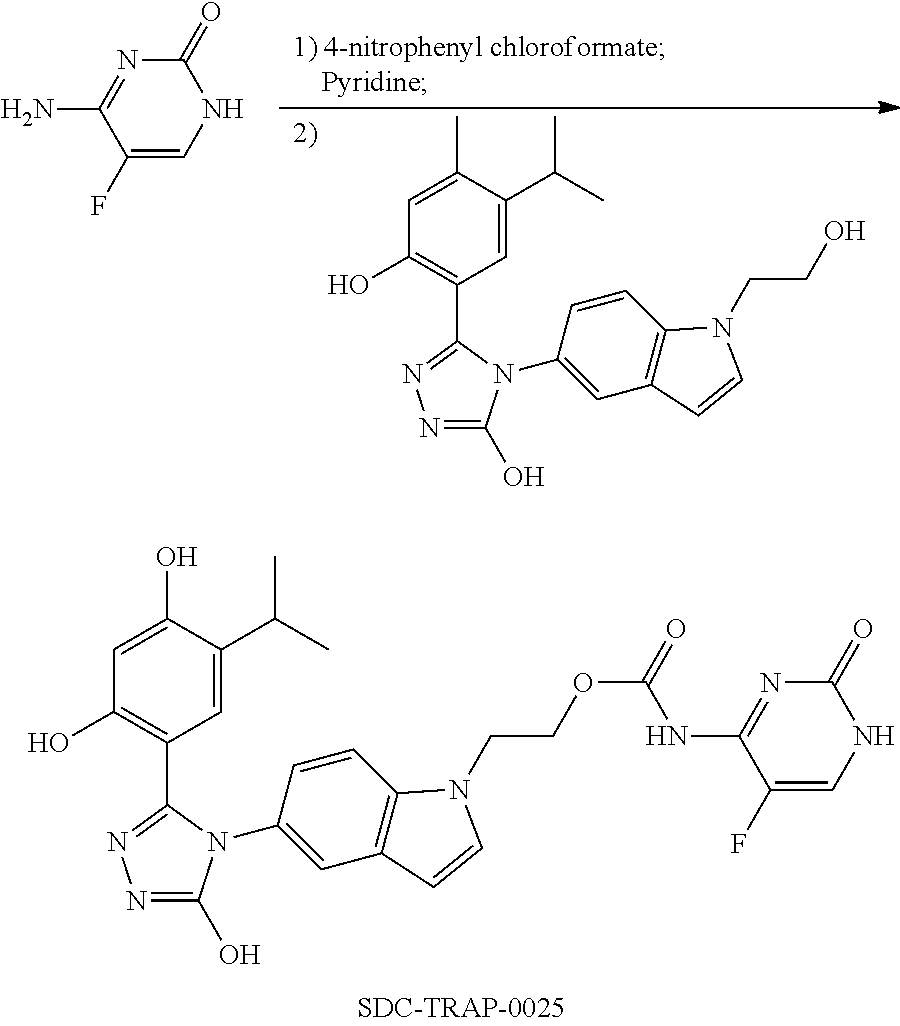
C1=C(C(C)C)C(O)=CC(O)=C1C1=NN=C(O)N1C1=CC2=C(C=C1)N(CCOC(NC1=NC(=O)NC=C1F)=O)C=C2.C1=C(C(C)C)C(C)=CC(O)=C1C1=NN=C(O)N1C1=CC2=C(C=C1)N(CCO)C=C2.N1=C(N)C(F)=CNC1=O
